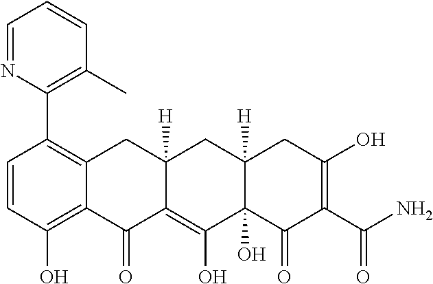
C1=CC(O)=C2C(=C1C1=C(C)C=CC=N1)CC1([H])C(=C(O)C3(O)C([H])(C1)CC(O)=C(C(N)=O)C3=O)C2=O
